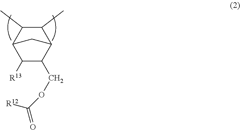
C1(COC([R12])=O)C2C(C)C(C)C(C1[R13])C2
